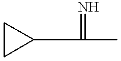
C1(C(C)=N)CC1
